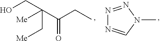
OCC(C[Me])(C(CC)=O)[Me].N1=NN(C)C=N1
